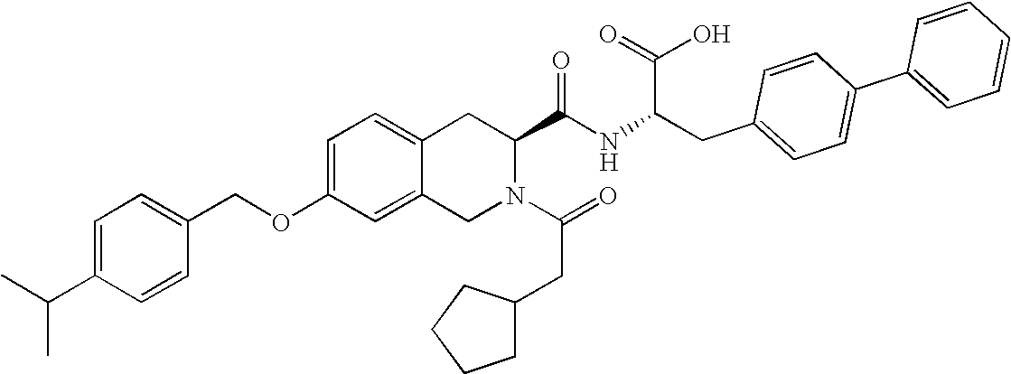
C12=CC=C(OCC3=CC=C(C(C)C)C=C3)C=C1CN(C(=O)CC1CCCC1)C(C(NC(CC1=CC=C(C3=CC=CC=C3)C=C1)C(=O)O)=O)C2
